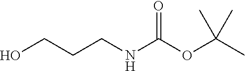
OCCCNC(OC(C)(C)C)=O
